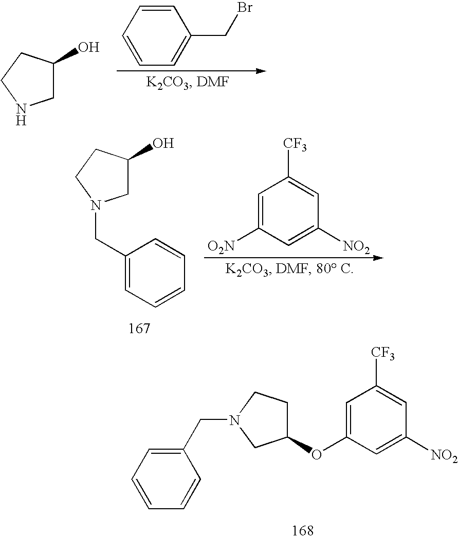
C1C(O)CCN1.C1=CC=CC=C1CBr.C1C(O)CCN1CC1=CC=CC=C1.[CF3]C1=CC([NO2])=CC([O2N])=C1.[CF3]C1=CC([NO2])=CC(OC2CCN(CC3=CC=CC=C3)C2)=C1
